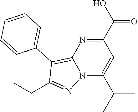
C1(C(O)=O)=NC2=C(C3=CC=CC=C3)C(CC)=NN2C(C(C)C)=C1
